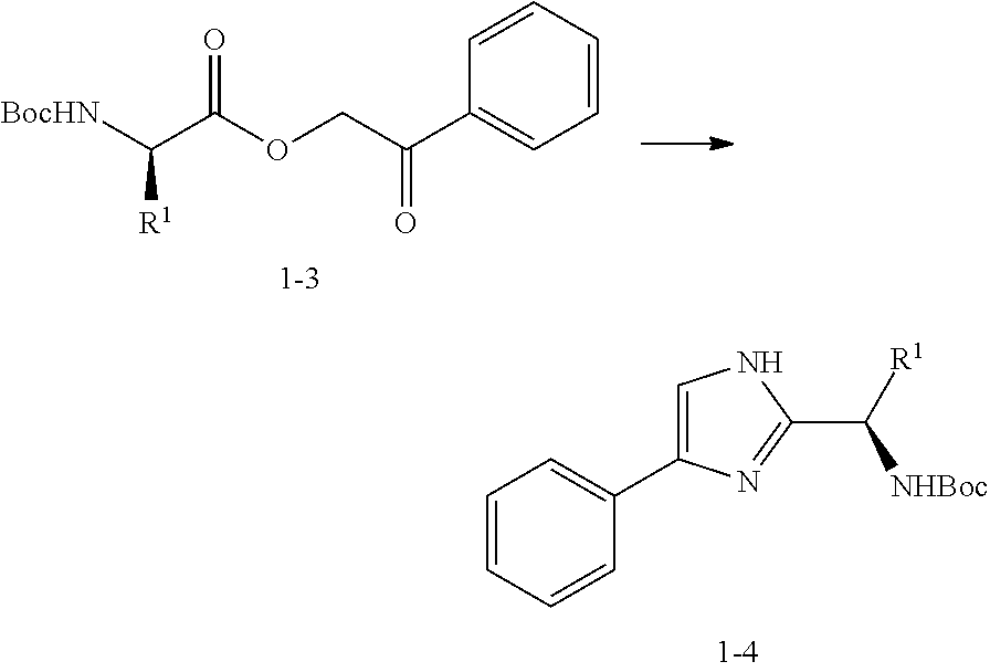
C1=CC=CC(C2=CNC(C([NHBoc])[R1])=N2)=C1.C(C(OCC(C1=CC=CC=C1)=O)=O)([BocHN])[R1]
